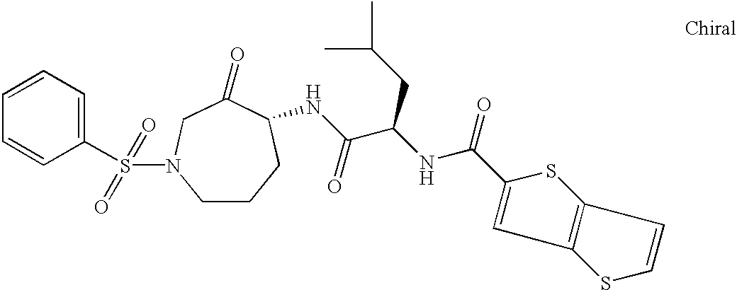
C1=CC=CC(S(=O)(=O)N2CCCC(NC(C(NC(=O)C3=CC4=C(S3)C=CS4)CC(C)C)=O)C(=O)C2)=C1
